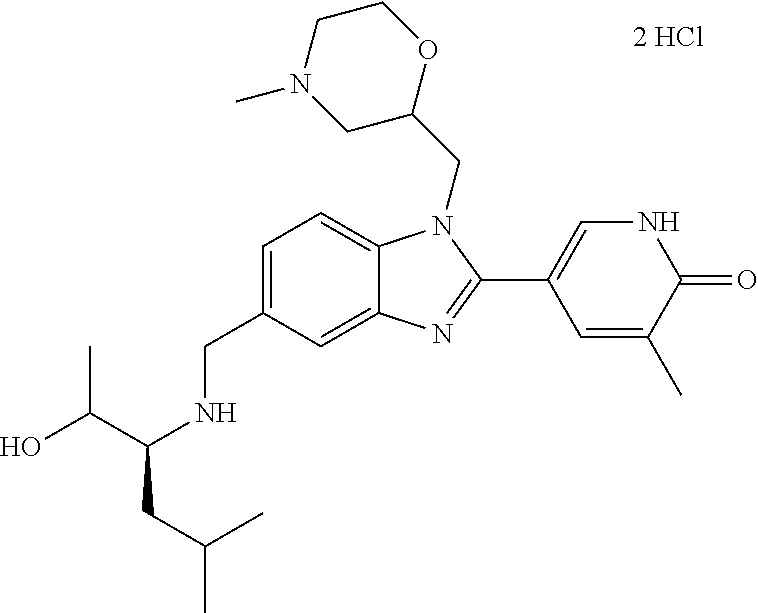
[2 HCl].C(C1=CC=C2C(=C1)N=C(C1=CNC(=O)C(C)=C1)N2CC1OCCN(C)C1)NC(CC(C)C)C(O)C
